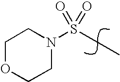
N1(S(CC)(=O)=O)CCOCC1
